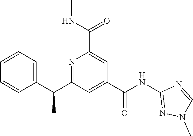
C1=CC=C(C(C2=NC(C(NC)=O)=CC(C(NC3=NN(C)C=N3)=O)=C2)C)C=C1
